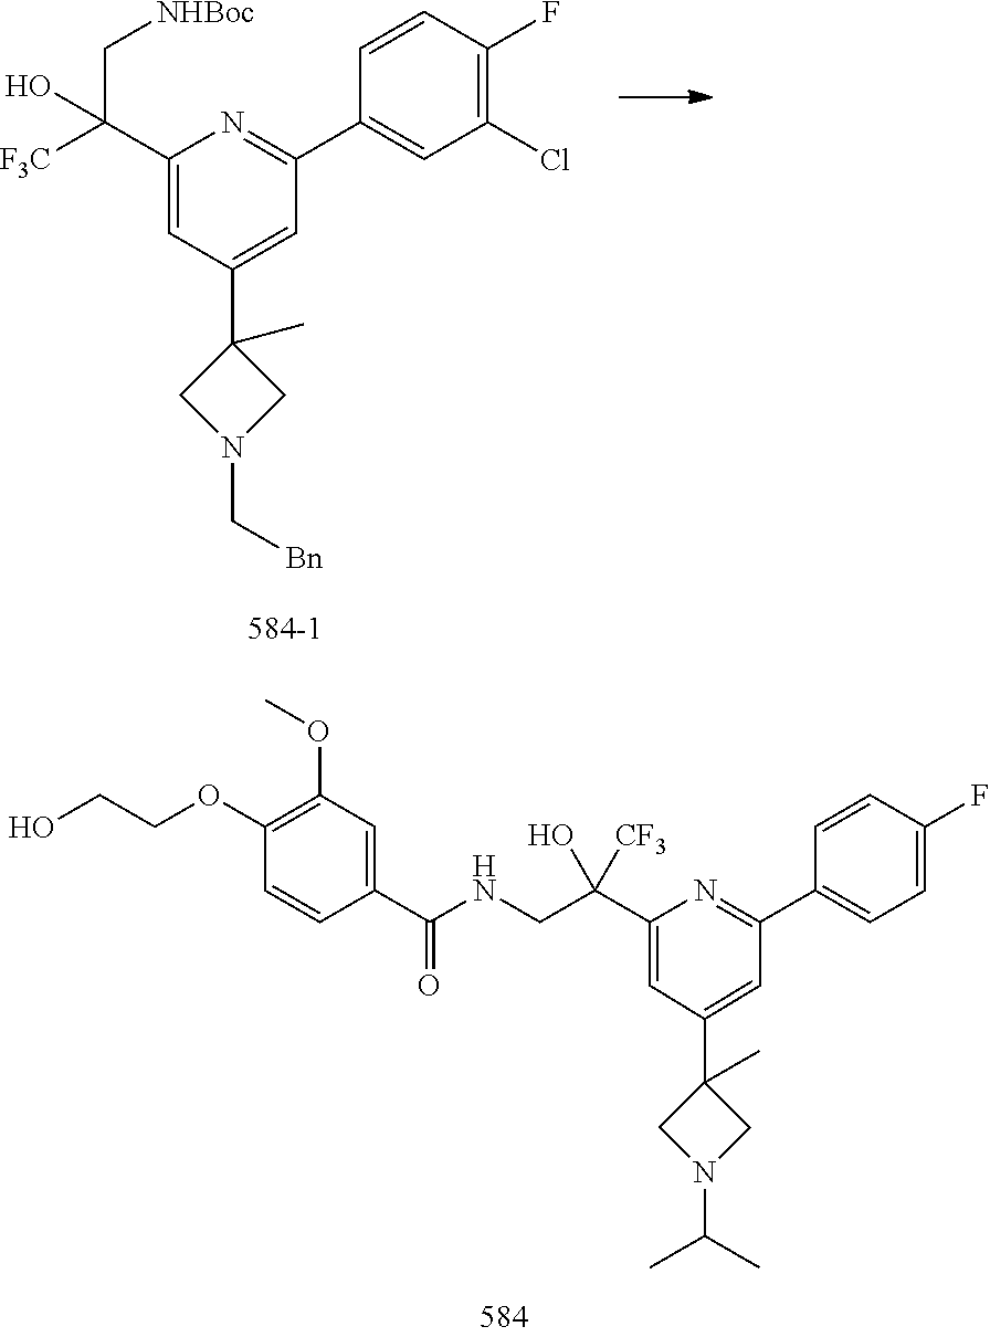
C1(C(O)([F3C])C[NHBoc])=CC(C2(C)CN(C[Bn])C2)=CC(C2=CC(Cl)=C(F)C=C2)=N1.C1(C(NCC(C2=CC(C3(C)CN(C(C)C)C3)=CC(C3=CC=C(F)C=C3)=N2)(O)[CF3])=O)=CC(OC)=C(OCCO)C=C1
